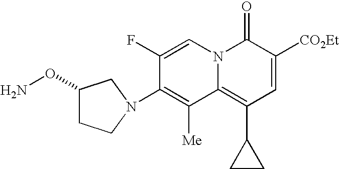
C1(N2CCC(ON)C2)=C([Me])C2=C(C3CC3)C=C([CO2Et])C(=O)N2C=C1F
